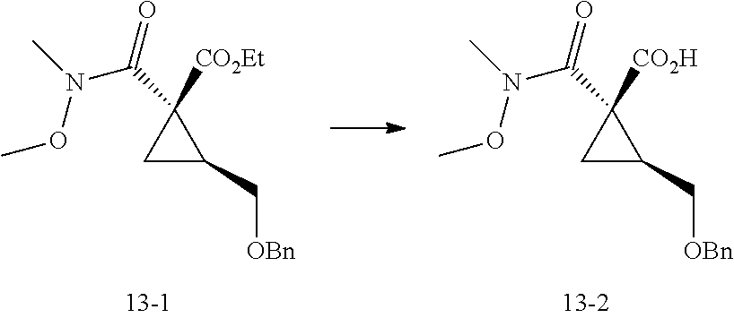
C1C(C[OBn])C1(C(=O)N(C)OC)[CO2Et].C1C(C[OBn])C1(C(=O)N(C)OC)[CO2H]
